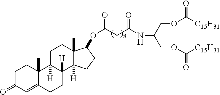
C(COC([C15H31])=O)(COC([C15H31])=O)NC(CC(OC1C2(C)C([H])(CC1)C1([H])C([H])(CC2)C2(C)C(=CC(=O)CC2)CC1)=O)=O
